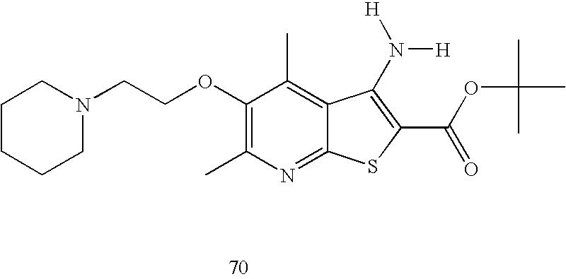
C1(OCCN2CCCCC2)=C(C)N=C2C(=C1C)C(N([H])[H])=C(C(=O)OC(C)(C)C)S2
